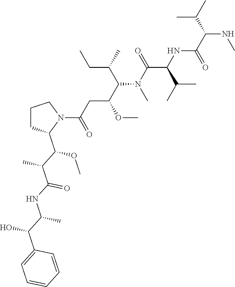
CC(C(NC)C(NC(C(C)C)C(=O)N(C(C(C)CC)C(CC(=O)N1CCCC1C(OC)C(C(=O)NC(C)C(O)C1=CC=CC=C1)C)OC)C)=O)C
